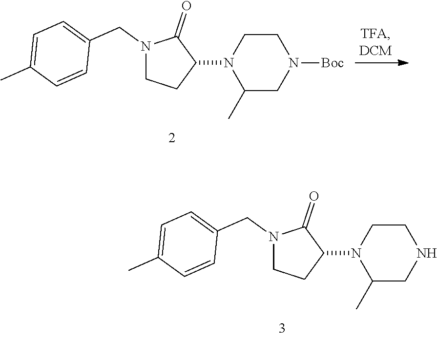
N1(CC2=CC=C(C)C=C2)CCC(N2C(C)CNCC2)C1=O.N1(CC2=CC=C(C)C=C2)CCC(N2C(C)CN([Boc])CC2)C1=O
